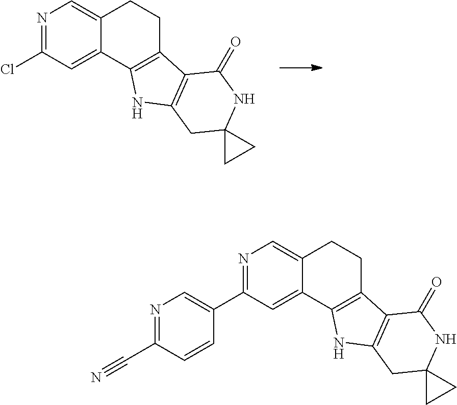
N1=C(Cl)C=C2C(=C1)CCC1=C2NC2=C1C(=O)NC1(C2)CC1.N1=C(C2=CN=C(C#N)C=C2)C=C2C(=C1)CCC1=C2NC2=C1C(=O)NC1(C2)CC1
